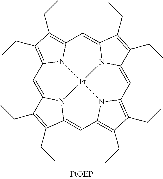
C1=C2N3C(=CC4=C(CC)C(CC)=C5C=C6N7C(=CC8=C(CC)C(CC)=C1N8[Pt]73N54)C(CC)=C6CC)C(CC)=C2CC
